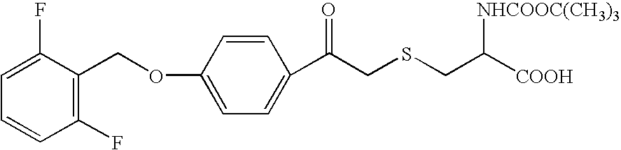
C1(F)=CC=CC(F)=C1COC1=CC=C(C(CSCC([COOH])[NHCOOC(CH3)3])=O)C=C1
